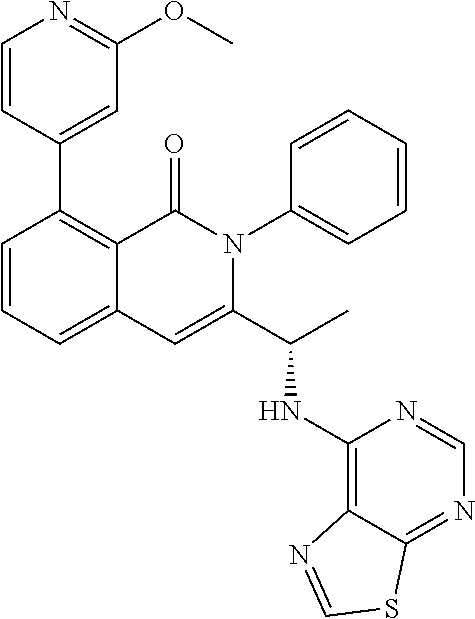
C1(C2=C3C(=CC=C2)C=C(C(NC2=C4C(=NC=N2)SC=N4)C)N(C2=CC=CC=C2)C3=O)=CC(OC)=NC=C1
